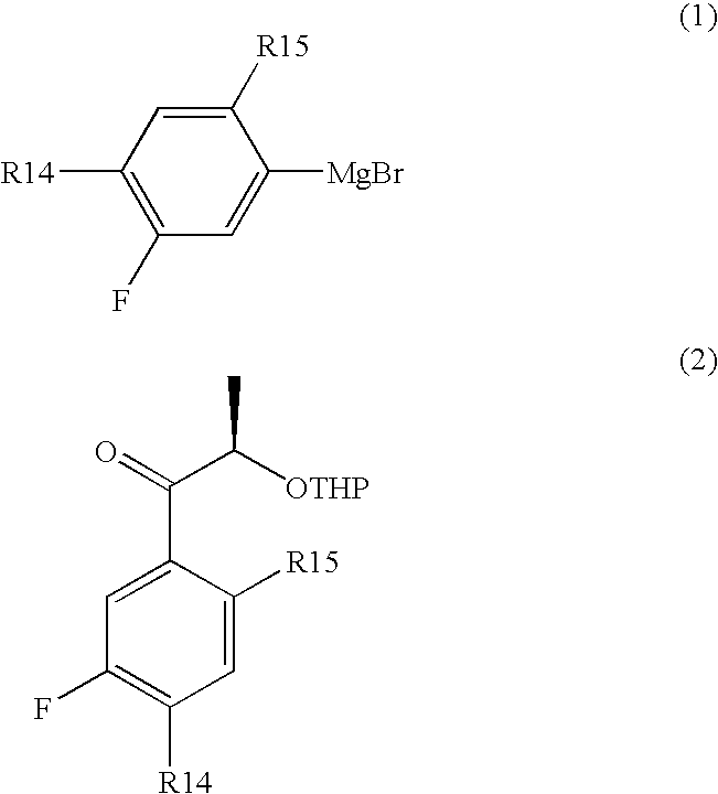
C1(F)=C([R14])C=C([R15])C([MgBr])=C1.C1=C(C(C([OTHP])C)=O)C([R15])=CC([R14])=C1F
